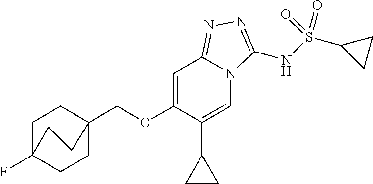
O(CC12CCC(F)(CC1)CC2)C1=CC2=NN=C(NS(C3CC3)(=O)=O)N2C=C1C1CC1
